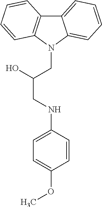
C12=CC=CC=C1N(CC(CNC1=CC=C(OC)C=C1)O)C1=C2C=CC=C1
